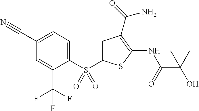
C1=C(S(C2=CC=C(C#N)C=C2C(F)(F)F)(=O)=O)SC(NC(=O)C(O)(C)C)=C1C(N)=O
